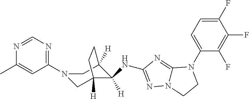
C12=NC(NC3([H])C4([H])CN(C5=NC=NC(C)=C5)CC3([H])CC4)=NN1CCN2C1=CC=C(F)C(F)=C1F
